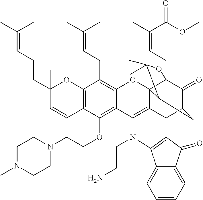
C12=C(C=CC(CCC=C(C)C)(C)O1)C(OCCN1CCN(C)CC1)=C1C(=C2CC=C(C)C)OC23C4(CC=C(C)C(OC)=O)C(=O)C(CC2C(C)(C)O4)C2C3=C1N(CCN)C1=C2C(=O)C2=CC=CC=C12
